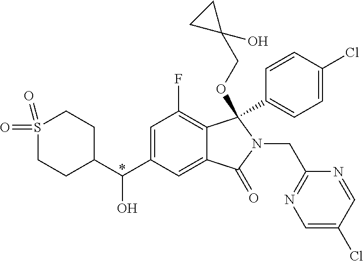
S1(=O)(=O)CCC(C(C2=CC(F)=C3C(=C2)C(=O)N(CC2=NC=C(Cl)C=N2)C3(C2=CC=C(Cl)C=C2)OCC2(O)CC2)O)CC1
